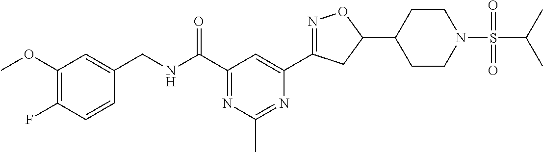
C1(OC)=C(F)C=CC(CNC(C2=NC(C)=NC(C3=NOC(C4CCN(S(C(C)C)(=O)=O)CC4)C3)=C2)=O)=C1
